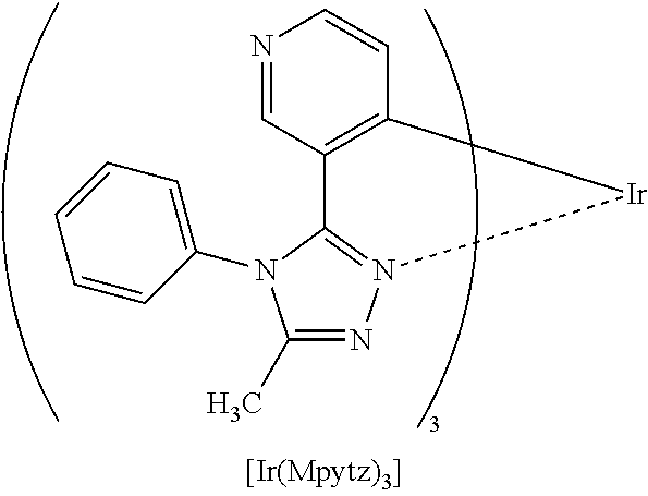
N1=CC2=C(C=C1)[Ir]N1=C2N(C2=CC=CC=C2)C(C)=N1
